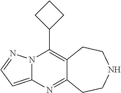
N12C(=CC=N1)N=C1C(=C2C2CCC2)CCNCC1
